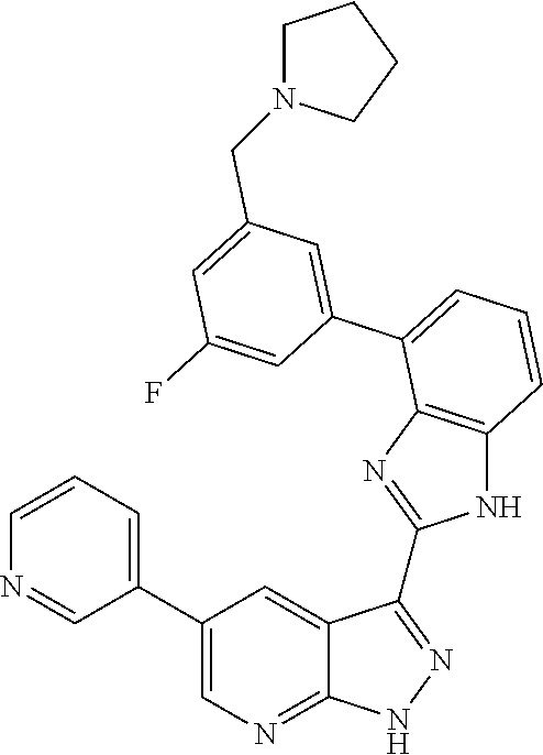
C1=CC=C(C2=CN=C3C(=C2)C(C2=NC4=C(N2)C=CC=C4C2=CC(CN4CCCC4)=CC(F)=C2)=NN3)C=N1
